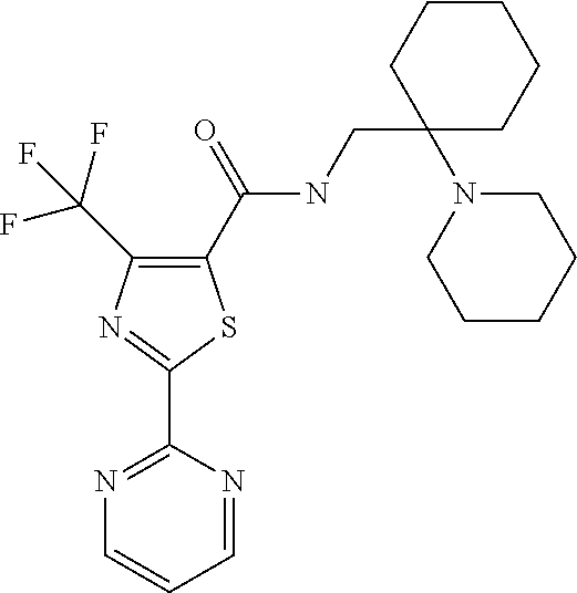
C1(C(NCC2(N3CCCCC3)CCCCC2)=O)=C(C(F)(F)F)N=C(C2=NC=CC=N2)S1
